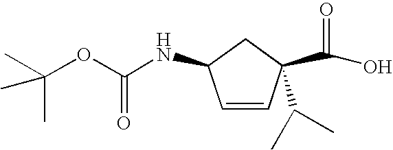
C1=CC(C(O)=O)(C(C)C)CC1NC(OC(C)(C)C)=O
